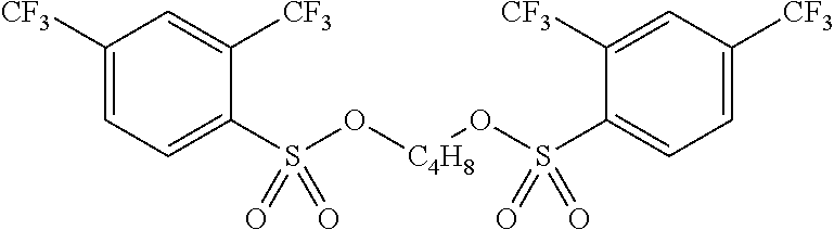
C1([CF3])=CC=C(S(O[C4H8]OS(C2=CC=C([CF3])C=C2[CF3])(=O)=O)(=O)=O)C([CF3])=C1
